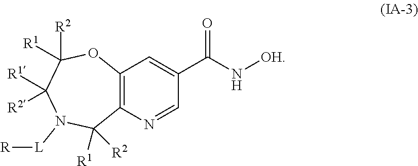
C12=C(N=CC(C(=O)N[OH])=C1)C([R1])([R2])N([L][R])C([R1])([R2])C([R2])([R1])O2
